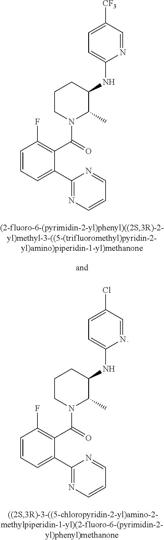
C1(NC2CCCN(C(C3=C(F)C=CC=C3C3=NC=CC=N3)=O)C2C)=CC=C([CF3])C=N1.C1(NC2CCCN(C(C3=C(F)C=CC=C3C3=NC=CC=N3)=O)C2C)=CC=C(Cl)C=N1
